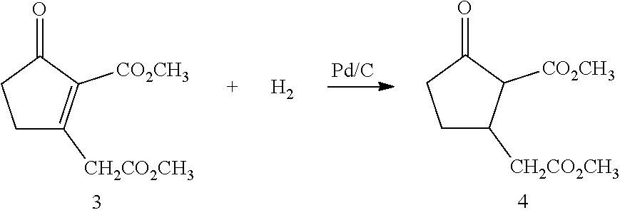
C1C([CH2CO2CH3])=C([CO2CH3])C(=O)C1.C1C([CH2CO2CH3])C([CO2CH3])C(=O)C1.[H2]
